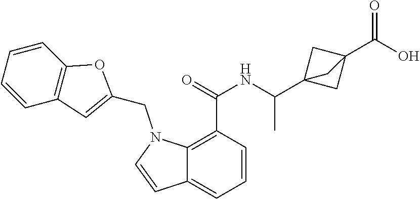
C1=CC(C(=O)NC(C23CC(C(O)=O)(C2)C3)C)=C2C(=C1)C=CN2CC1=CC2=C(O1)C=CC=C2
